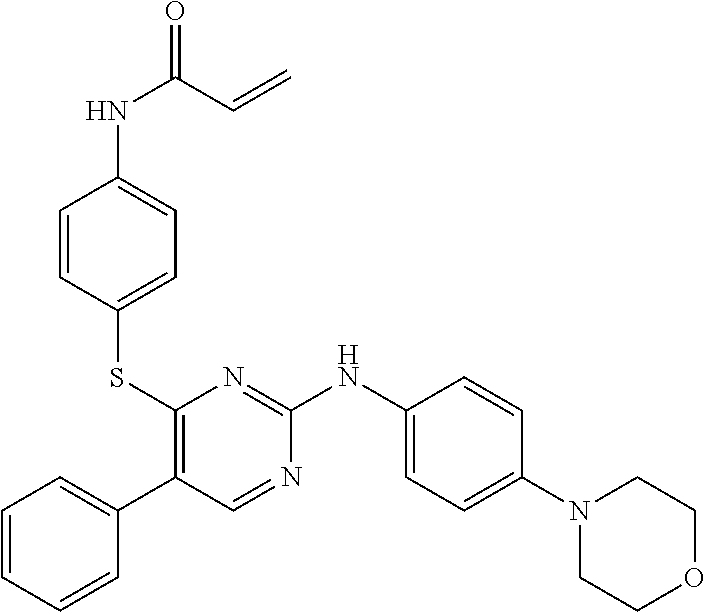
C1(SC2=CC=C(NC(C=C)=O)C=C2)=C(C2=CC=CC=C2)C=NC(NC2=CC=C(N3CCOCC3)C=C2)=N1
